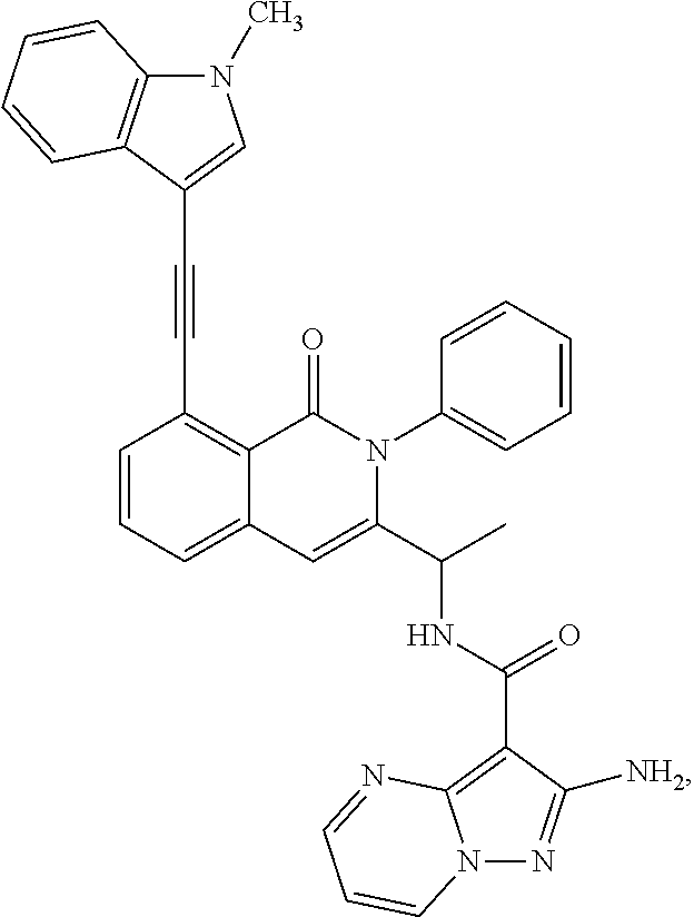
C1(C#CC2=CN(C)C3=C2C=CC=C3)=C2C(=CC=C1)C=C(C(C)NC(C1=C3N(N=C1[NH2])C=CC=N3)=O)N(C1=CC=CC=C1)C2=O
